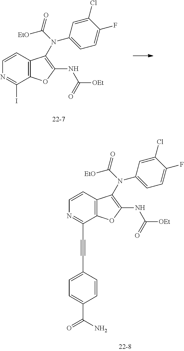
[22-7].C12=C(C=CN=C1I)C(N(C(=O)[EtO])C1=CC=C(F)C(Cl)=C1)=C(NC(=O)[OEt])O2.C12=C(C=CN=C1C#CC1=CC=C(C(N)=O)C=C1)C(N(C(=O)[EtO])C1=CC=C(F)C(Cl)=C1)=C(NC(=O)[OEt])O2
